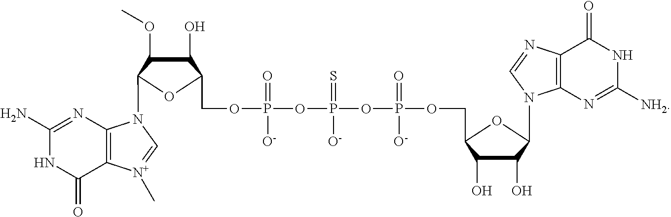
C1(N)=NC2=C(C(=O)N1)[N+](C)=CN2C1C(OC)C(O)C(COP(OP(OP(=O)(OCC2C(O)C(O)C(N3C4=C(C(=O)NC([NH2])=N4)N=C3)O2)[O-])(=S)[O-])(=O)[O-])O1
